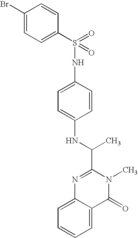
N(C1=CC=C(NS(C2=CC=C(Br)C=C2)(=O)=O)C=C1)C(C)C1=NC2=CC=CC=C2C(=O)N1C
